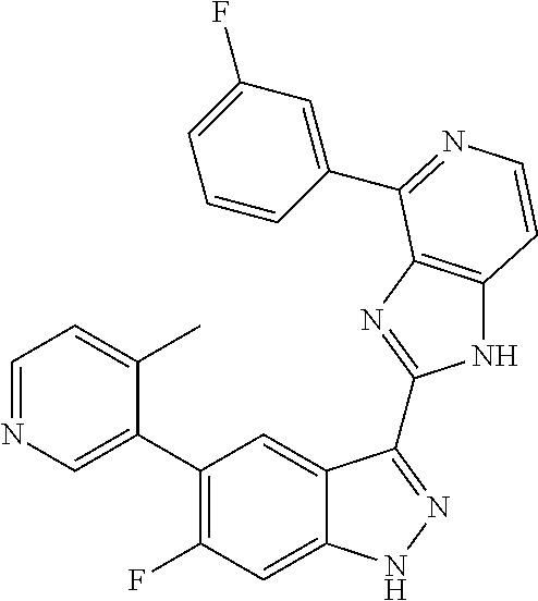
C1=C(C2=C(F)C=C3C(=C2)C(C2=NC4=C(N2)C=CN=C4C2=CC(F)=CC=C2)=NN3)C(C)=CC=N1
